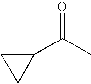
O=C(C1CC1)C
